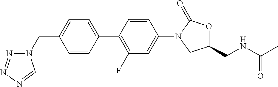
C1=CC(C2=C(F)C=C(N3CC(CNC(C)=O)OC3=O)C=C2)=CC=C1CN1N=NN=C1
